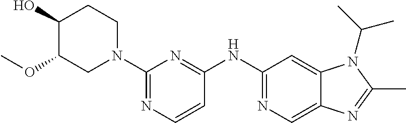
C1(N2CCC(O)C(OC)C2)=NC=CC(NC2=NC=C3C(=C2)N(C(C)C)C(C)=N3)=N1
